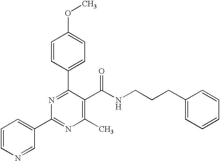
C1=CC(C2=NC(C3=CC=CN=C3)=NC(C)=C2C(NCCCC2=CC=CC=C2)=O)=CC=C1OC
